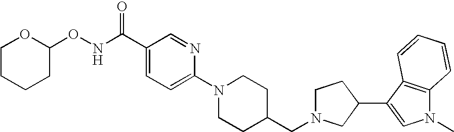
C1(ONC(C2=CC=C(N3CCC(CN4CCC(C5=CN(C)C6=C5C=CC=C6)C4)CC3)N=C2)=O)OCCCC1
